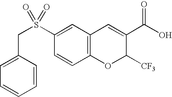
C1(S(CC2=CC=CC=C2)(=O)=O)=CC2=C(C=C1)OC([CF3])C(C(O)=O)=C2
